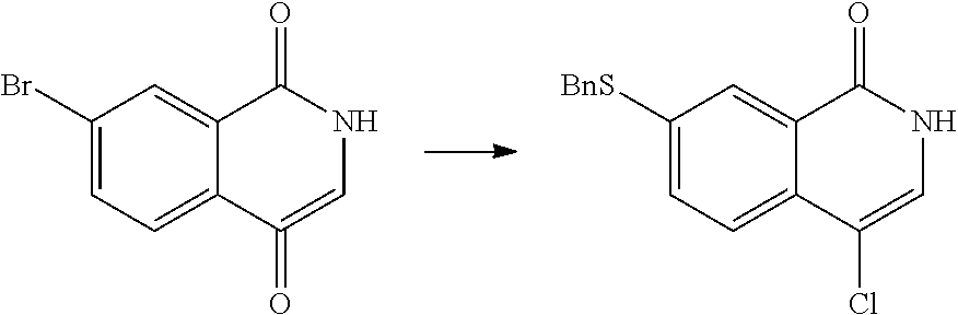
C1(Br)=CC=C2C(=C1)C(=O)NC=C2=O.C1([BnS])=CC=C2C(=C1)C(=O)NC=C2Cl
